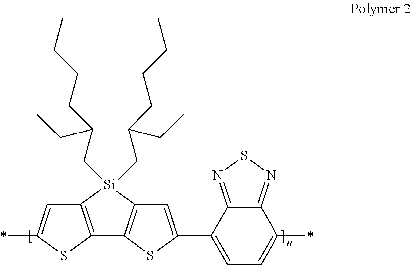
C12=C([Si](CC(CCCC)CC)(CC(CCCC)CC)C3=C1SC(C1=CC=C(*)C4=NSN=C14)=C3)C=C(*)S2
